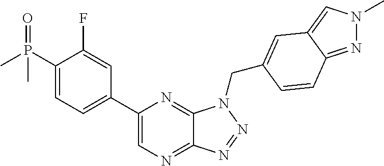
C12=NC=C(C3=CC=C(P(C)(=O)C)C(F)=C3)N=C1N(CC1=CC3=CN(C)N=C3C=C1)N=N2
